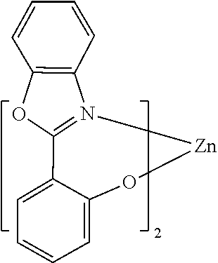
O1[Zn]N2=C(C3=CC=CC=C13)OC1=C2C=CC=C1
